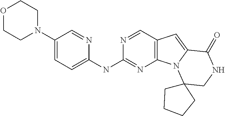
C12=C(C=NC(NC3=CC=C(N4CCOCC4)C=N3)=N1)C=C1N2C2(CNC1=O)CCCC2
